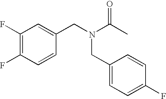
C1(F)=C(F)C=CC(CN(C(C)=O)CC2=CC=C(F)C=C2)=C1
